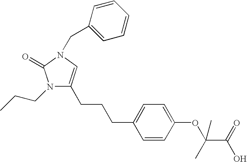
C1(CCCC2=CC=C(OC(C(=O)O)(C)C)C=C2)=CN(CC2=CC=CC=C2)C(=O)N1CCC
